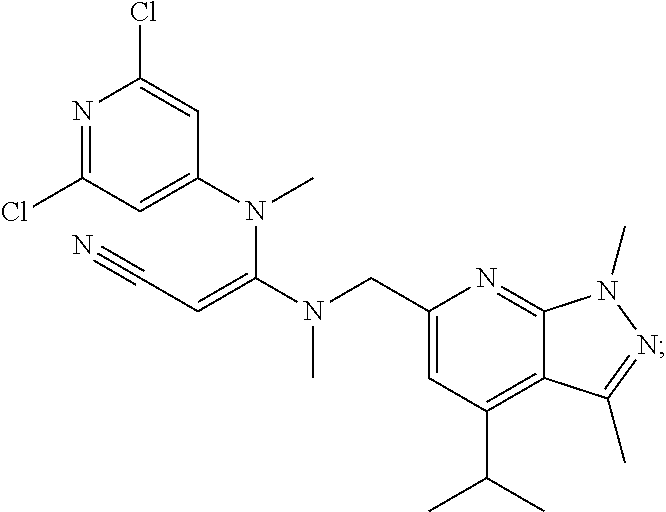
N1=C(Cl)C=C(N(C(N(CC2=CC(C(C)C)=C3C(=N2)N(C)N=C3C)C)=CC#N)C)C=C1Cl
